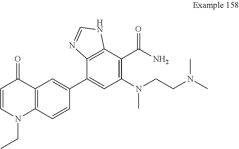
C12=C(C=CC(C3=CC(N(CCN(C)C)C)=C(C(N)=O)C4=C3N=CN4)=C1)N(CC)C=CC2=O
